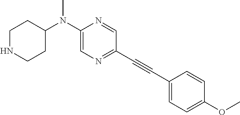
C1NCCC(N(C2=CN=C(C#CC3=CC=C(OC)C=C3)C=N2)C)C1
